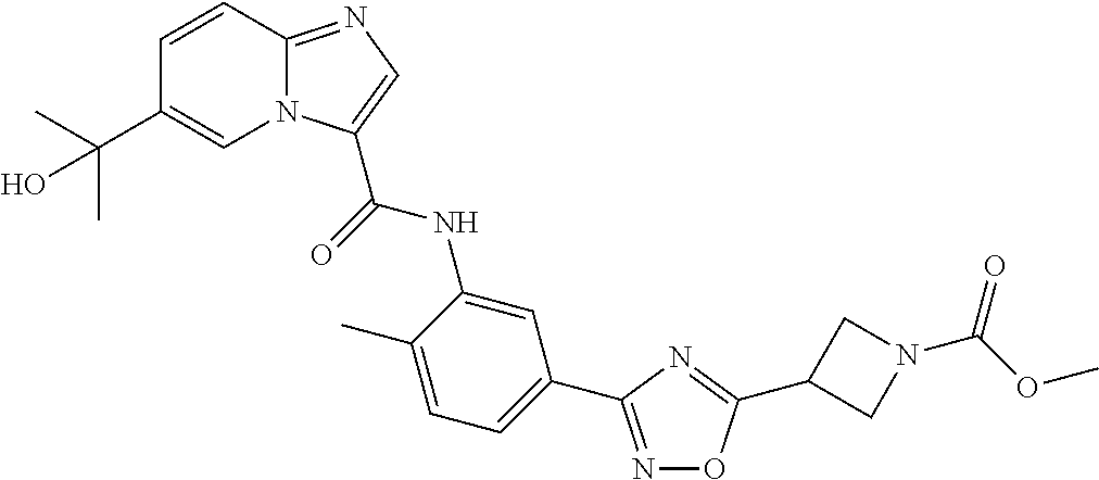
C1=CC2=NC=C(C(NC3=CC(C4=NOC(C5CN(C(=O)OC)C5)=N4)=CC=C3C)=O)N2C=C1C(C)(C)O
